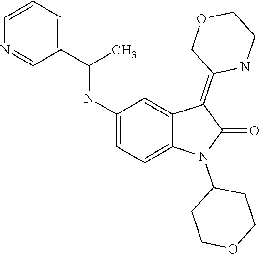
C1(NC(C2=CC=CN=C2)C)=CC=C2C(=C1)C(=C1COCCN1)C(=O)N2C1CCOCC1
